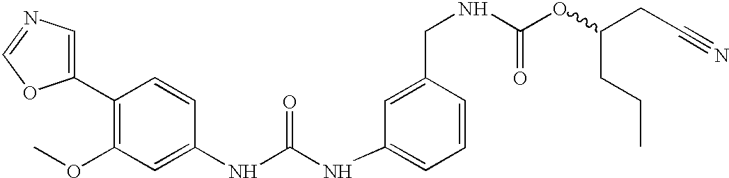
N1=COC(C2=C(OC)C=C(NC(NC3=CC=CC(CNC(OC(CC#N)CCC)=O)=C3)=O)C=C2)=C1
